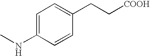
C1=C(NC)C=CC(CC[COOH])=C1
